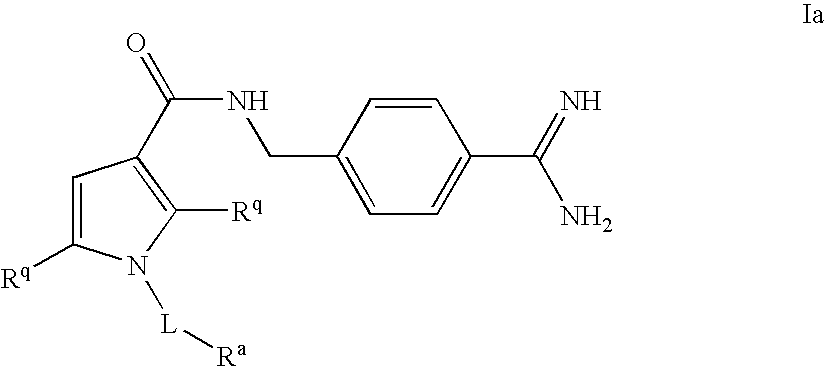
C1=C([Rq])N([L][Ra])C([Rq])=C1C(=O)NCC1=CC=C(C(=N)N)C=C1
